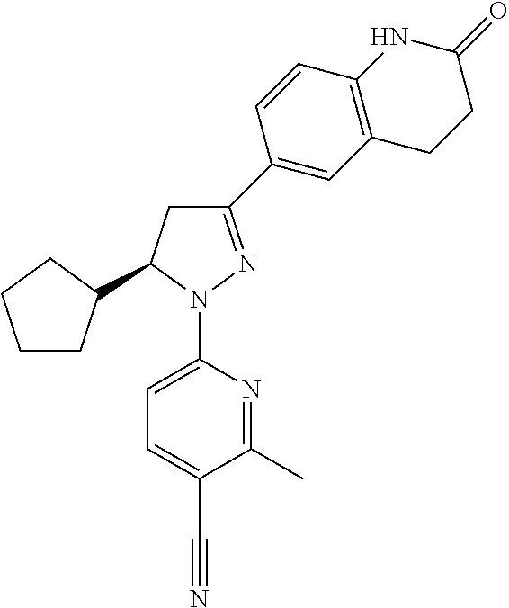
C1CC(C2CC(C3=CC4=C(C=C3)NC(=O)CC4)=NN2C2=CC=C(C#N)C(C)=N2)CC1
